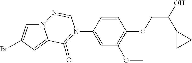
N12C=C(Br)C=C1C(=O)=N(C1=CC(OC)=C(OCC(C3CC3)O)C=C1)C=N2
